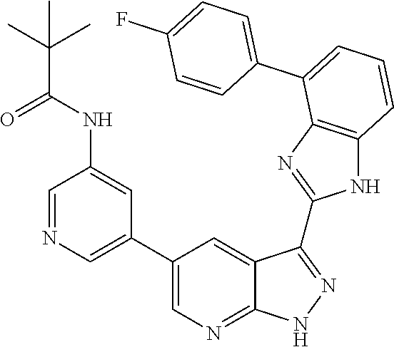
C1=C(C2=CC=CC3=C2N=C(C2=NNC4=NC=C(C5=CN=CC(NC(C(C)(C)C)=O)=C5)C=C42)N3)C=CC(F)=C1
